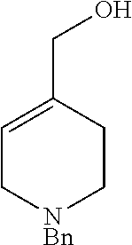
C1=C(CO)CC[NBn]C1
